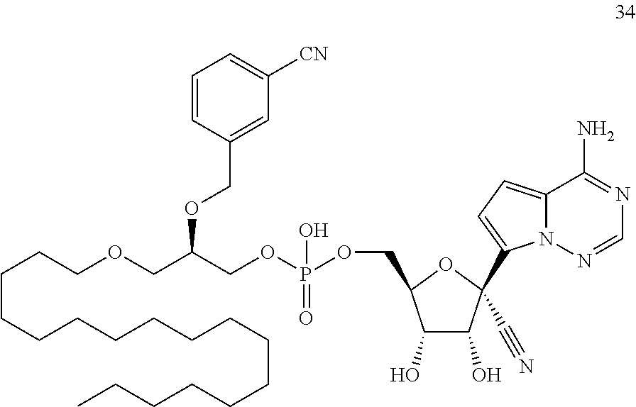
C(CCOCC(COP(OCC1C(O)C(O)C(C2=CC=C3N2N=CN=C3N)(C#N)O1)(O)=O)OCC1=CC([CN])=CC=C1)CCCCCCCCCCCCCC
